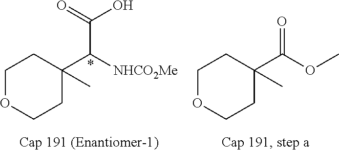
C1OCCC(C(C(=O)O)[NHCO2Me])(C)C1.C1OCCC(C(=O)OC)(C)C1
